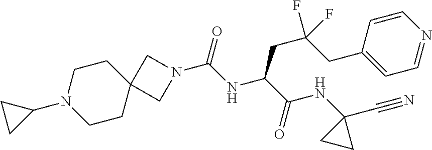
C12(CCN(C3CC3)CC1)CN(C(NC(C(=O)NC1(C#N)CC1)CC(CC1=CC=NC=C1)(F)F)=O)C2
